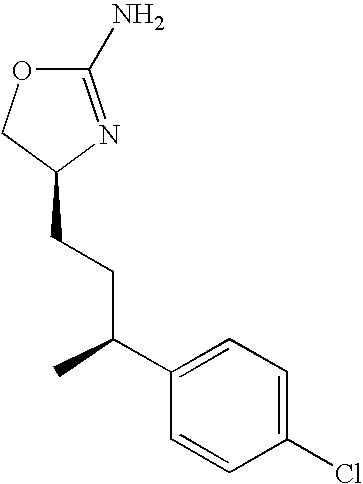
C1(N)=NC(CCC(C2=CC=C(Cl)C=C2)C)CO1
